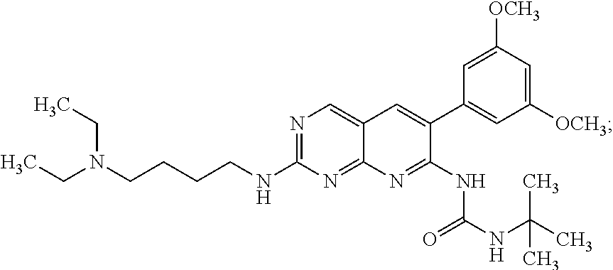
N1=C(NCCCCN(CC)CC)N=C2C(=C1)C=C(C1=CC([OCH3])=CC([OCH3])=C1)C(NC(NC(C)(C)C)=O)=N2
